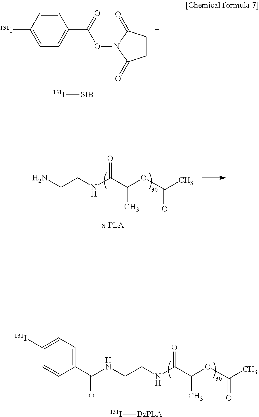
C1=C([131I])C=CC(C(=O)ON2C(=O)CCC2=O)=C1.[131I][SIB].O=C(C(OC(C)=O)C)NCCN.O=C(C(OC(C)=O)C)NCCNC(C1=CC=C([131I])C=C1)=O.[131I][BzPLA]
